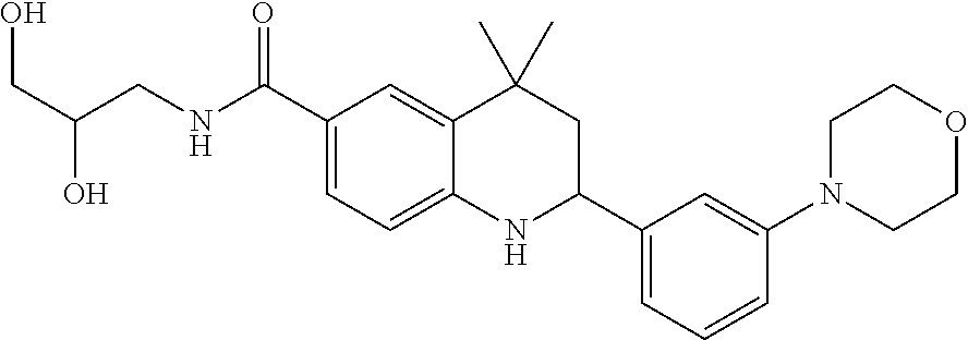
C1(C(NCC(CO)O)=O)=CC=C2C(=C1)C(C)(C)CC(C1=CC=CC(N3CCOCC3)=C1)N2
